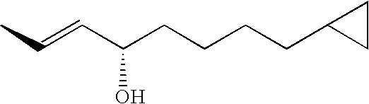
CC=CC(CCCCC1CC1)O
